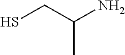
C(C(N)C)S
